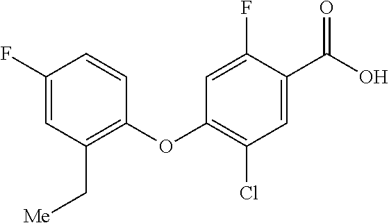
C1(F)=CC(C[Me])=C(OC2=C(Cl)C=C(C(O)=O)C(F)=C2)C=C1
